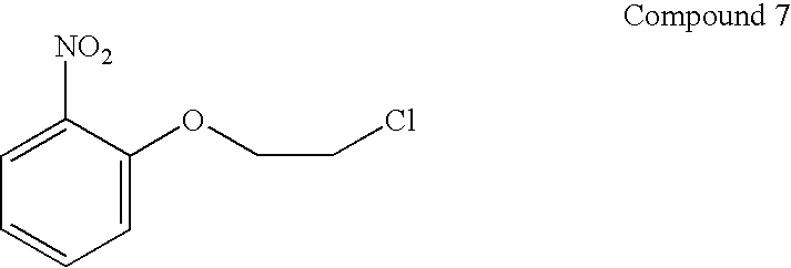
C1=C([NO2])C(OCCCl)=CC=C1
